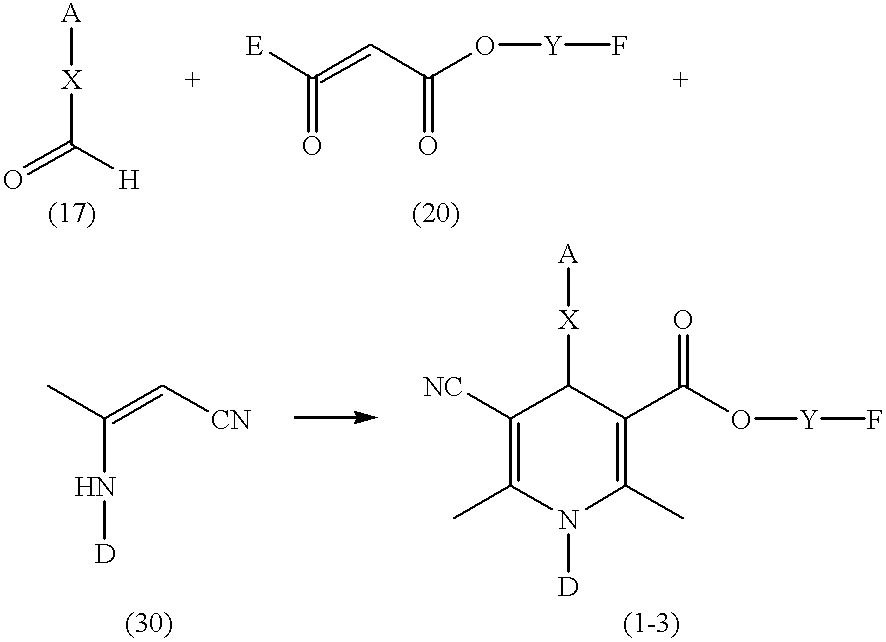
[A][X]C(=O)[H].C(=O)([E])=CC(O[Y]F)=O.C(N[D])(C)=C[CN].C1([NC])=C(C)N([D])C(C)=C(C(O[Y]F)=O)C1[X][A]
